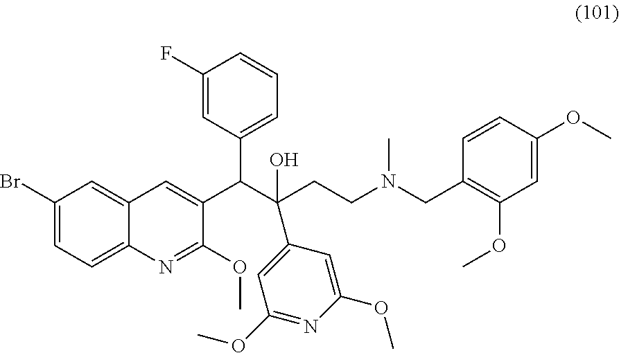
C1(Br)=CC=C2C(=C1)C=C(C(C(CCN(CC1=C(OC)C=C(OC)C=C1)C)(O)C1=CC(OC)=NC(OC)=C1)C1=CC=CC(F)=C1)C(OC)=N2
